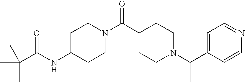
C(NC1CCN(C(C2CCN(C(C3=CC=NC=C3)C)CC2)=O)CC1)(C(C)(C)C)=O
